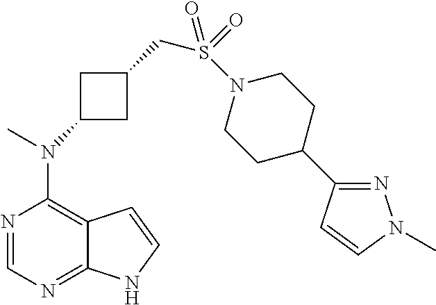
N1=CN=C2C(=C1N(C)C1CC(CS(N3CCC(C4=NN(C)C=C4)CC3)(=O)=O)C1)C=CN2
